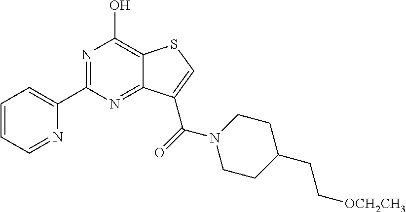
C1=CC=NC(C2=NC(O)=C3C(=N2)C(C(=O)N2CCC(CC[OCH2CH3])CC2)=CS3)=C1
